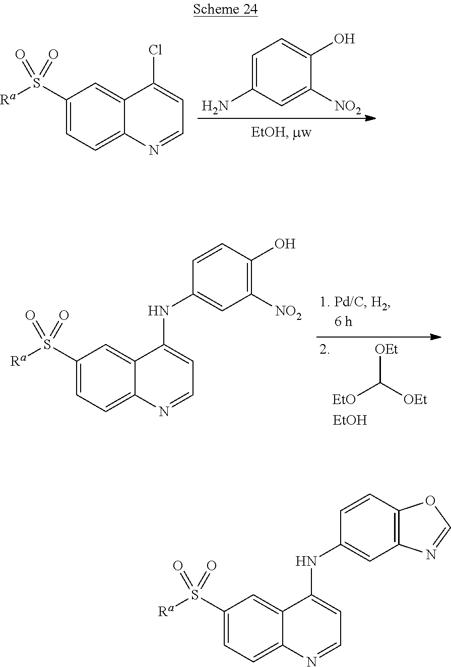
C1=C(N)C=C([NO2])C(O)=C1.C1(S([Ra])(=O)=O)=CC=C2C(=C1)C(Cl)=CC=N2.[OEt]C([EtO])[OEt].[EtOH].C1(S([Ra])(=O)=O)=CC=C2C(=C1)C(NC1=CC([NO2])=C(O)C=C1)=CC=N2.C1(S([Ra])(=O)=O)=CC=C2C(=C1)C(NC1=CC3=C(C=C1)OC=N3)=CC=N2
